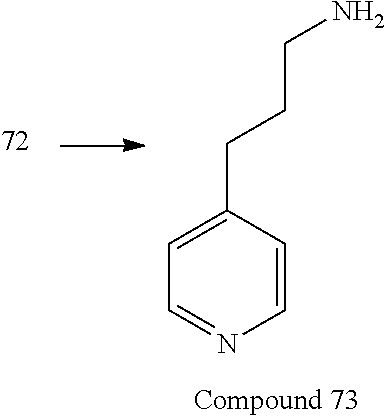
C1=CC(CCCN)=CC=N1
